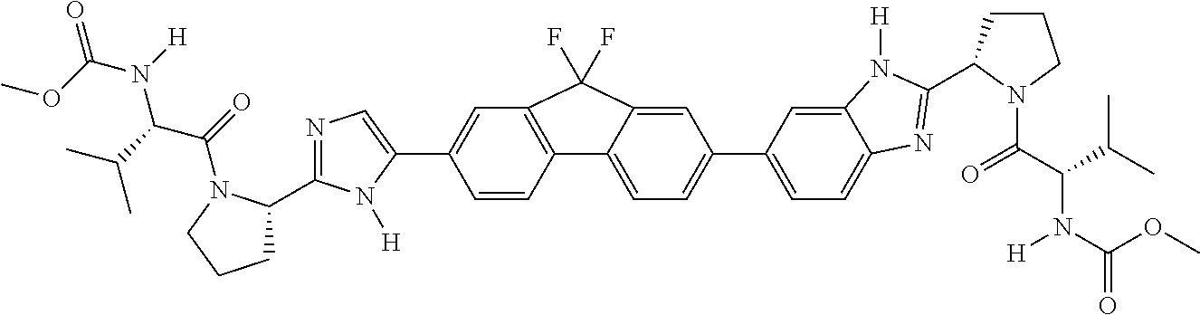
C12=C(C=C(C3=CN=C(C4CCCN4C(C(N(C(=O)OC)[H])C(C)C)=O)N3[H])C=C1)C(F)(F)C1=CC(C3=CC=C4C(=C3)N([H])C(C3CCCN3C(C(C(C)C)N(C(OC)=O)[H])=O)=N4)=CC=C21
